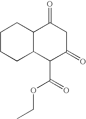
C1CCC2C(C1)C(=O)CC(=O)C2C(=O)OCC
